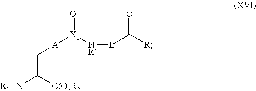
C(C([R1HN])[C(O)R2])[A][X1]([NR][L]C([R])=O)=O
